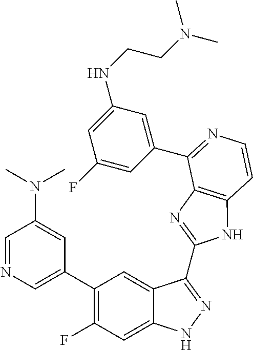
C1=C(C2=C(F)C=C3C(=C2)C(C2=NC4=C(N2)C=CN=C4C2=CC(NCCN(C)C)=CC(F)=C2)=NN3)C=C(N(C)C)C=N1
